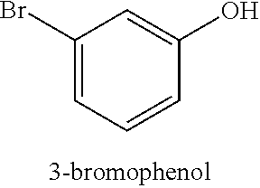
C1(Br)=CC=CC(O)=C1
